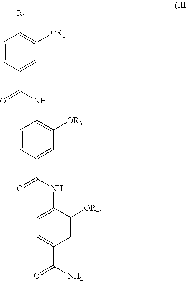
C1=CC(C(NC2=C([OR3])C=C(C(NC3=CC=C(C(N)=O)C=C3[OR4])=O)C=C2)=O)=CC([OR2])=C1[R1]
